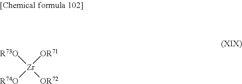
[Zr]([OR71])([OR72])([R73O])[R74O]
